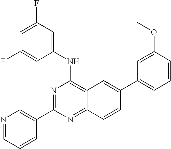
N1=CC=CC(C2=NC(NC3=CC(F)=CC(F)=C3)=C3C(=N2)C=CC(C2=CC=CC(OC)=C2)=C3)=C1
